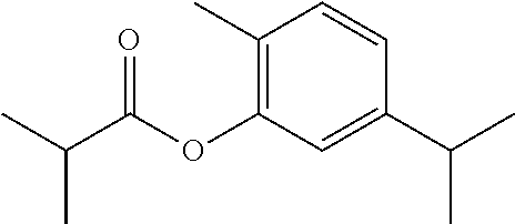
C1(C(C)C)=CC(OC(C(C)C)=O)=C(C)C=C1
